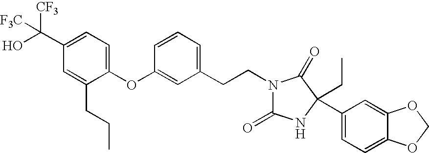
C1(OC2=CC(CCN3C(=O)NC(C4=CC=C5C(=C4)OCO5)(CC)C3=O)=CC=C2)=CC=C(C(O)([CF3])[F3C])C=C1CCC
